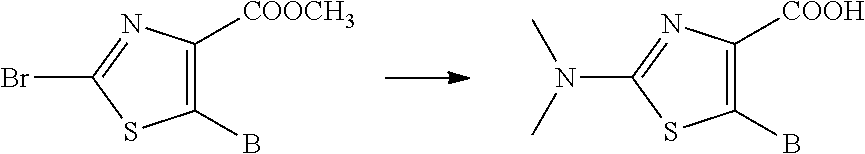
C1(B)=C([COOCH3])N=C(Br)S1.C1(B)=C([COOH])N=C(N(C)C)S1
